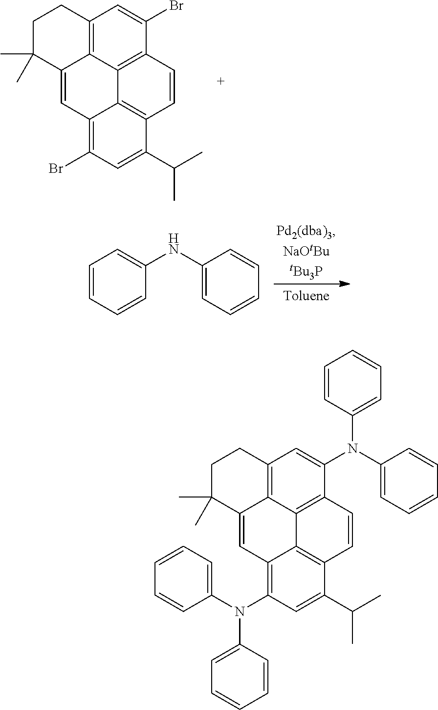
C1C(C)(C)C2=CC3=C(Br)C=C(C(C)C)C4=C3C3=C(C(Br)=CC(=C23)C1)C=C4.C1=CC=CC(NC2=CC=CC=C2)=C1.C1C(C)(C)C2=CC3=C(N(C4=CC=CC=C4)C4=CC=CC=C4)C=C(C(C)C)C4=C3C3=C(C(N(C5=CC=CC=C5)C5=CC=CC=C5)=CC(=C23)C1)C=C4
